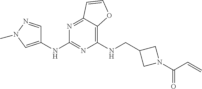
C1(NCC2CN(C(C=C)=O)C2)=C2C(=NC(NC3=CN(C)N=C3)=N1)C=CO2
